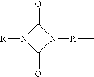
C1(=O)N([R])C(=O)N1[R]C
